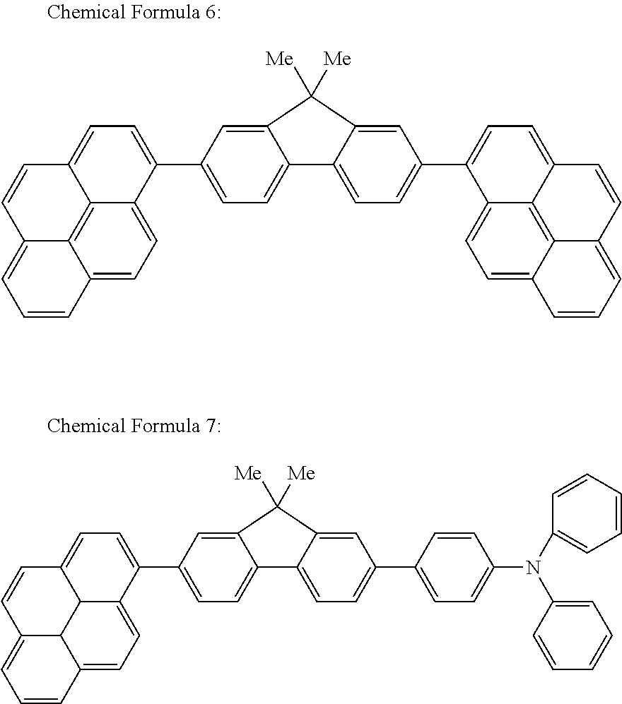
C12=CC=C3C4C1C(=CC=C2)C=CC4=CC=C3C1=CC=C2C(=C1)C([Me])([Me])C1=CC(C3=CC=C(N(C4=CC=CC=C4)C4=CC=CC=C4)C=C3)=CC=C21.C12=CC=C3C4=C1C(=CC=C2)C=CC4=CC=C3C1=CC=C2C(=C1)C([Me])([Me])C1=CC(C3=CC=C4C5=C6C(=CC=C35)C=CC=C6C=C4)=CC=C21
